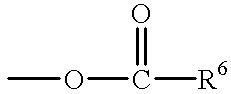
COC([R6])=O
